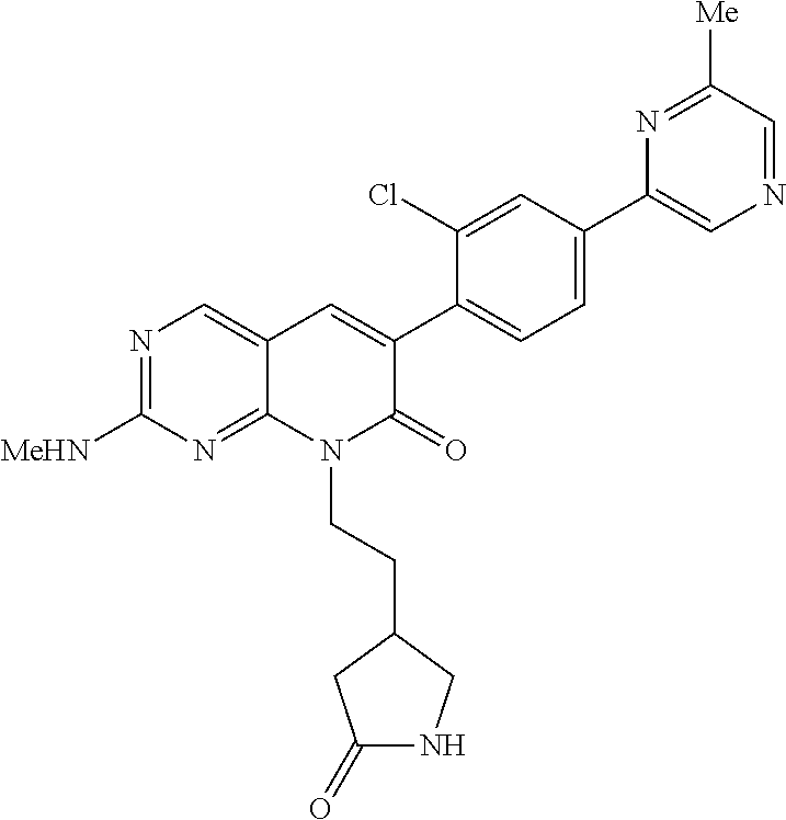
N1=C([MeHN])N=C2C(=C1)C=C(C1=CC=C(C3=CN=CC([Me])=N3)C=C1Cl)C(=O)N2CCC1CNC(=O)C1
